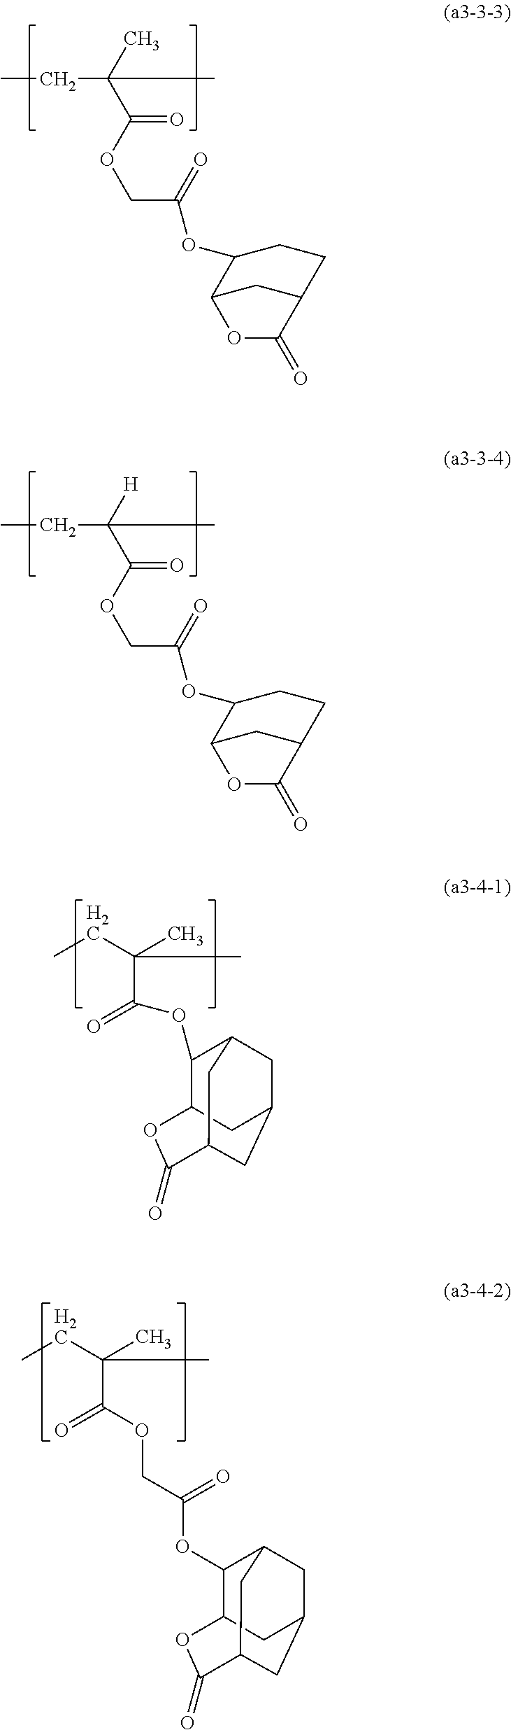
CCC(C(OCC(OC1C2CC(CC1)C(=O)O2)=O)=O)(C)C.CCC(C(OCC(OC1C2CC(CC1)C(=O)O2)=O)=O)([H])C.C(C(OC1C2CC3CC1CC(C(=O)O2)C3)=O)(CC)(C)C.C(C(OCC(OC1C2CC3CC1CC(C(=O)O2)C3)=O)=O)(CC)(C)C
